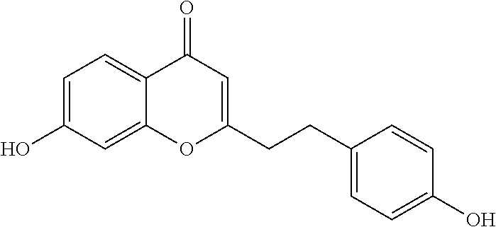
C1=C(O)C=C2C(=C1)C(=O)C=C(CCC1=CC=C(O)C=C1)O2
